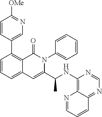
C1=CC=C2C(=C1C1=CN=C([OMe])C=C1)C(=O)N(C1=CC=CC=C1)C(C(NC1=C3N=CC=CC3=NC=N1)C)=C2
